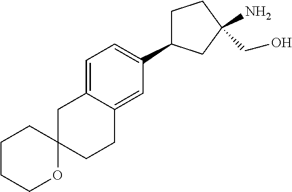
C12(CC3=CC=C(C4CCC(CO)(N)C4)C=C3CC1)CCCCO2
